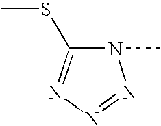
N1(C)C(SC)=NN=N1
